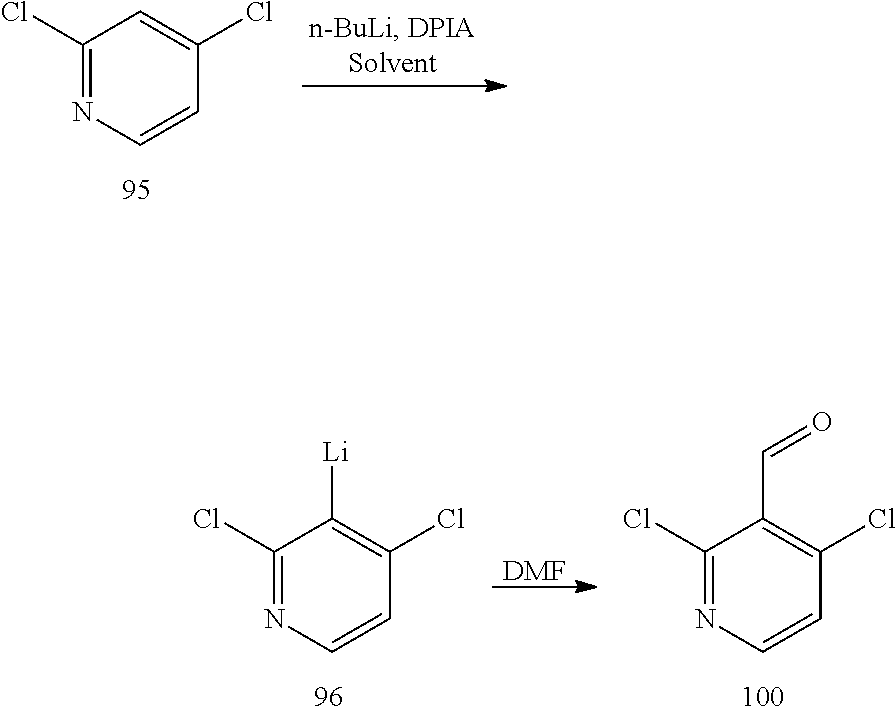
C1(Cl)=NC=CC(Cl)=C1.C1(Cl)=NC=CC(Cl)=C1[Li].[DMF].C1(Cl)=NC=CC(Cl)=C1C=O
